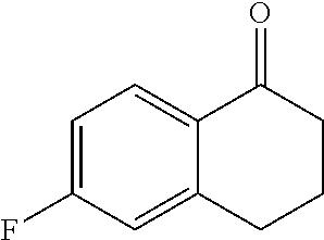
C1=C(F)C=C2C(=C1)C(=O)CCC2
